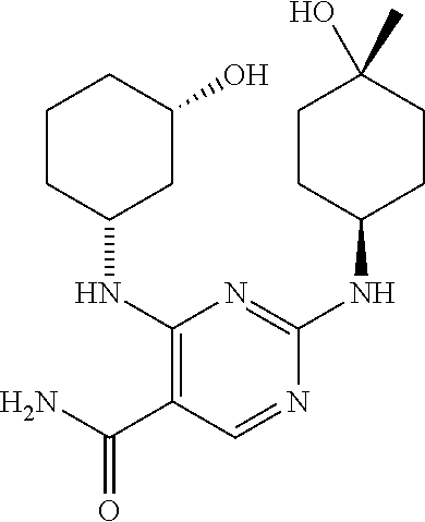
C1CC(NC2=NC(NC3CC(O)CCC3)=C(C(N)=O)C=N2)CCC1(C)O
